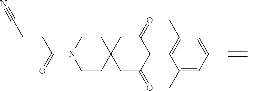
C1CN(C(=O)CCC#N)CCC12CC(=O)C(C1=C(C)C=C(C#CC)C=C1C)C(=O)C2
